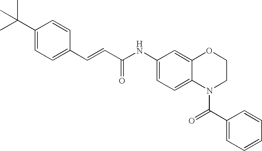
C(=CC(=O)NC1=CC=C2C(=C1)OCCN2C(C1=CC=CC=C1)=O)C1=CC=C(C(C)(C)C)C=C1
